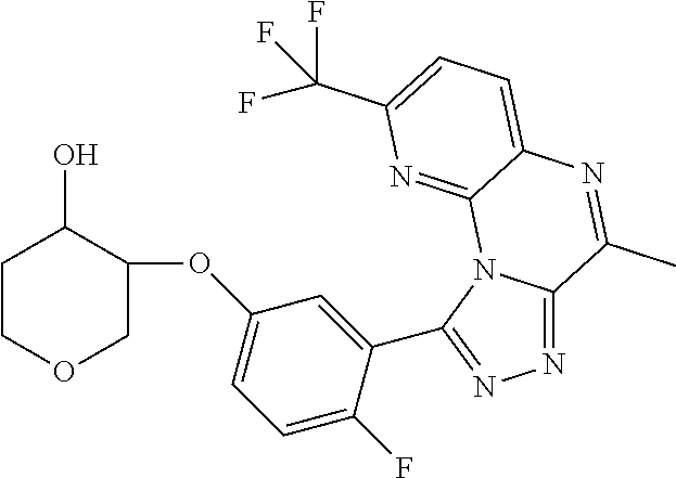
N1=C2N(C(C3=CC(OC4C(O)CCOC4)=CC=C3F)=N1)C1=NC(C(F)(F)F)=CC=C1N=C2C
